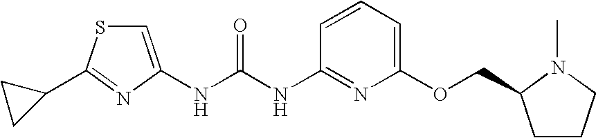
N(C(NC1=NC(OCC2CCCN2C)=CC=C1)=O)C1=CSC(C2CC2)=N1
